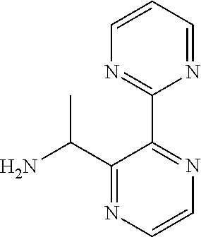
C1(C2=NC=CC=N2)=NC=CN=C1C(N)C
